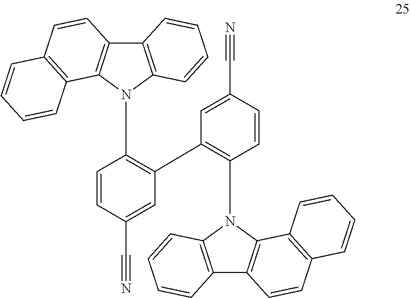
C1(C2=C(N3C4=C(C5=C3C3=C(C=C5)C=CC=C3)C=CC=C4)C=CC(C#N)=C2)=C(N2C3=C(C4=C2C2=C(C=C4)C=CC=C2)C=CC=C3)C=CC(C#N)=C1
